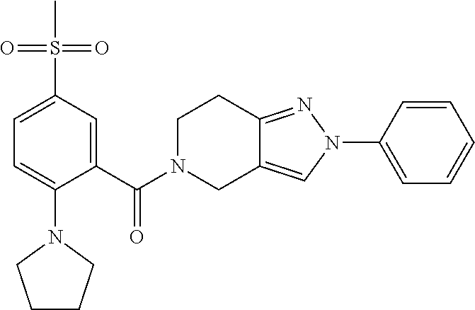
C1(N2N=C3C(=C2)CN(C(=O)C2=CC(S(C)(=O)=O)=CC=C2N2CCCC2)CC3)=CC=CC=C1
